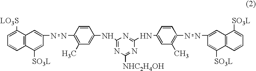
C1=C([LO3S])C2=C(C=C1)C([SO3L])=CC(N=NC1=C(C)C=C(NC3=NC([NHC2H4OH])=NC(NC4=CC(C)=C(N=NC5=CC6=C(C([SO3L])=C5)C=CC=C6[SO3L])C=C4)=N3)C=C1)=C2
